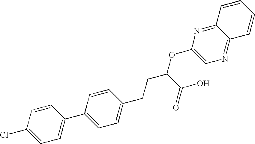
C1=C(Cl)C=CC(C2=CC=C(CCC(OC3=CN=C4C(=N3)C=CC=C4)C(O)=O)C=C2)=C1
